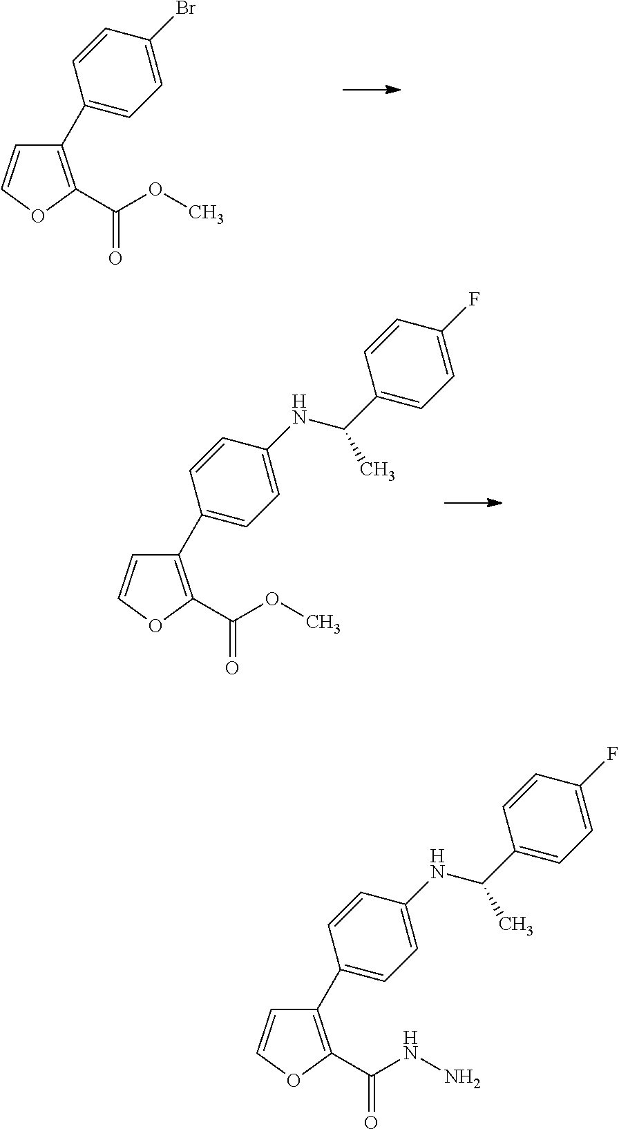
C1=COC(C(OC)=O)=C1C1=CC=C(Br)C=C1.C1=COC(C(OC)=O)=C1C1=CC=C(NC(C2=CC=C(F)C=C2)C)C=C1.C1=COC(C(NN)=O)=C1C1=CC=C(NC(C2=CC=C(F)C=C2)C)C=C1
